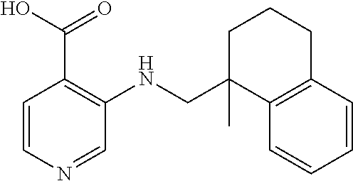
C1(CNC2=C(C(O)=O)C=CN=C2)(C)C2=C(CCC1)C=CC=C2
